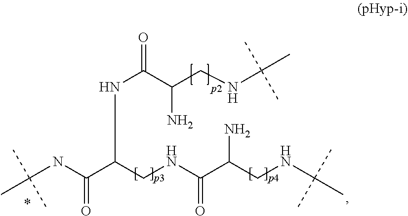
N(C(C(CNC(C)(C)C)N)=O)C(C(NC(C)(C)C)=O)CNC(C(CNC(C)(C)C)N)=O
